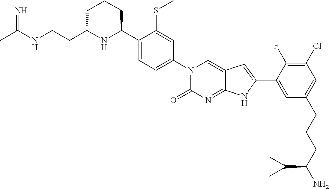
CC(NCCC1NC(C2=CC=C(N3C(=O)N=C4C(=C3)C=C(C3=CC(CCCC(N)C5CC5)=CC(Cl)=C3F)N4)C=C2SC)CCC1)=N
